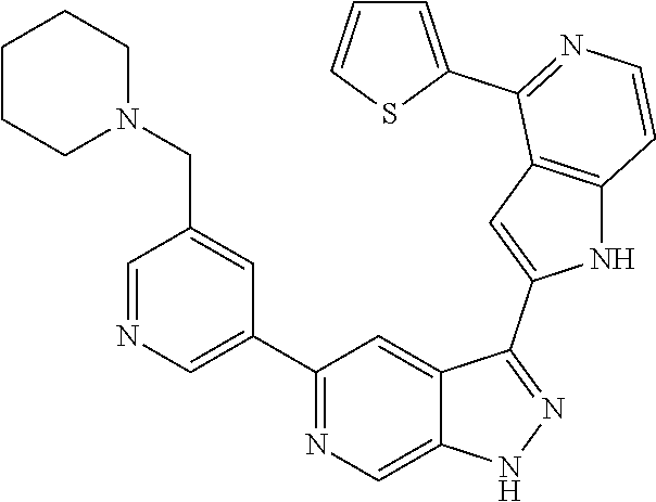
C1(C2=CN=CC(CN3CCCCC3)=C2)=NC=C2C(=C1)C(C1=CC3=C(N1)C=CN=C3C1=CC=CS1)=NN2
